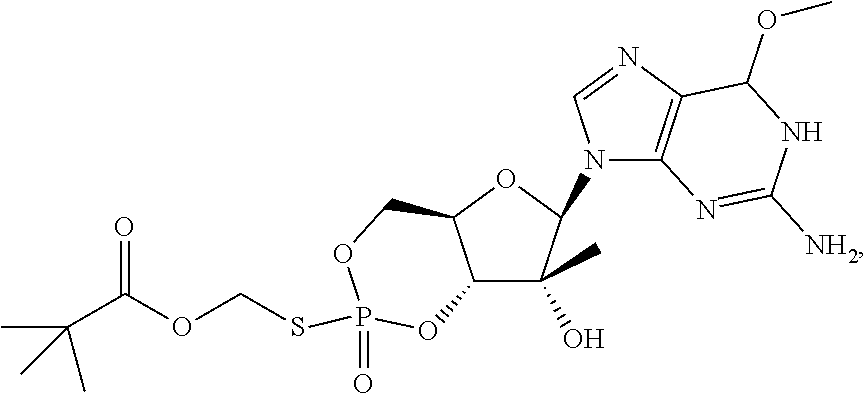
N1(C2C(O)(C)C3C(O2)COP(=O)(SCOC(C(C)(C)C)=O)O3)C2=C(N=C1)C(OC)NC([NH2])=N2
